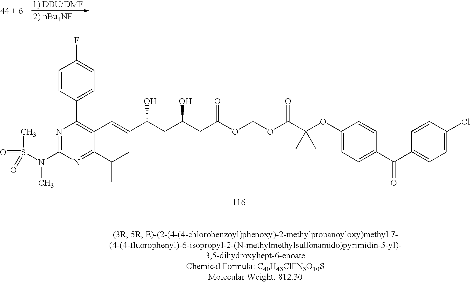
N1=C(N(S(=O)(C)=O)C)N=C(C(C)C)C(C=CC(CC(CC(OCOC(C(OC2=CC=C(C(C3=CC=C(Cl)C=C3)=O)C=C2)(C)C)=O)=O)O)O)=C1C1=CC=C(F)C=C1
